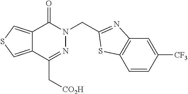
C1=CC([CF3])=CC2=C1SC(CN1C(=O)C3=CSC=C3C(C[CO2H])=N1)=N2
